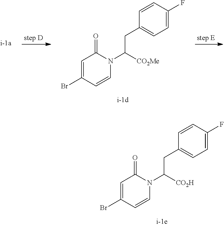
C1=C(Br)C=CN(C([CO2Me])CC2=CC=C(F)C=C2)C1=O.C1=C(Br)C=CN(C([CO2H])CC2=CC=C(F)C=C2)C1=O
